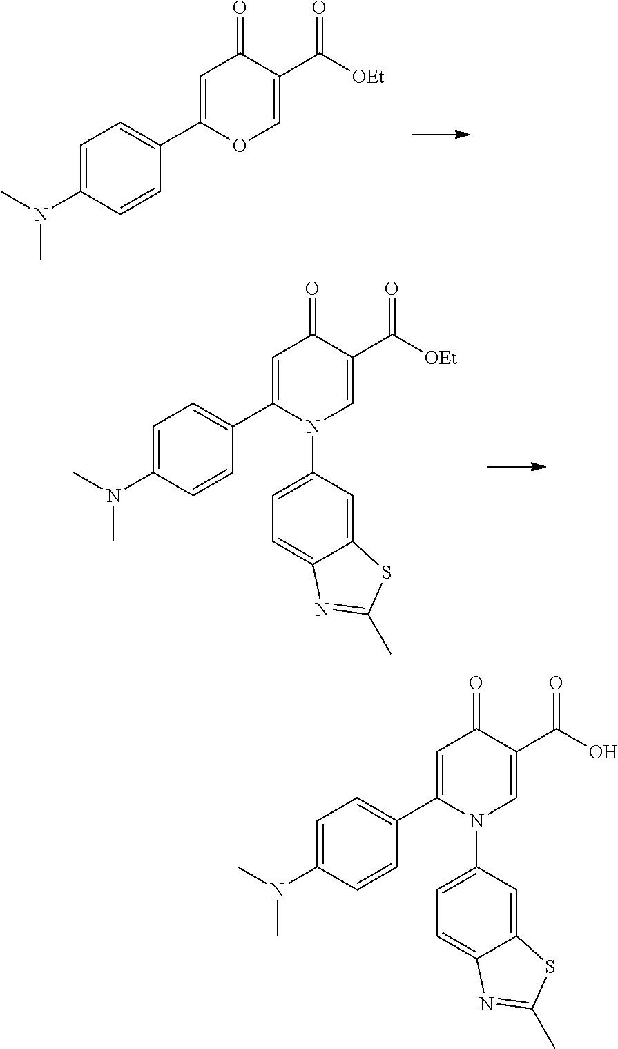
C1=C(N(C)C)C=CC(C2=CC(=O)C(C([OEt])=O)=CO2)=C1.C1=C(N(C)C)C=CC(C2=CC(=O)C(C([OEt])=O)=CN2C2=CC=C3C(=C2)SC(C)=N3)=C1.C1=C(N(C)C)C=CC(C2=CC(=O)C(C(O)=O)=CN2C2=CC=C3C(=C2)SC(C)=N3)=C1
